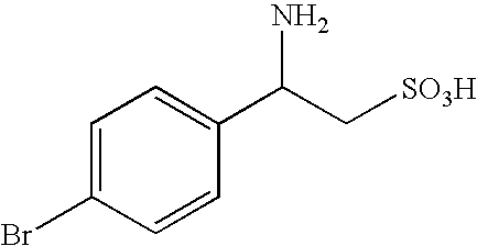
C1=CC(Br)=CC=C1C(C[SO3H])N
